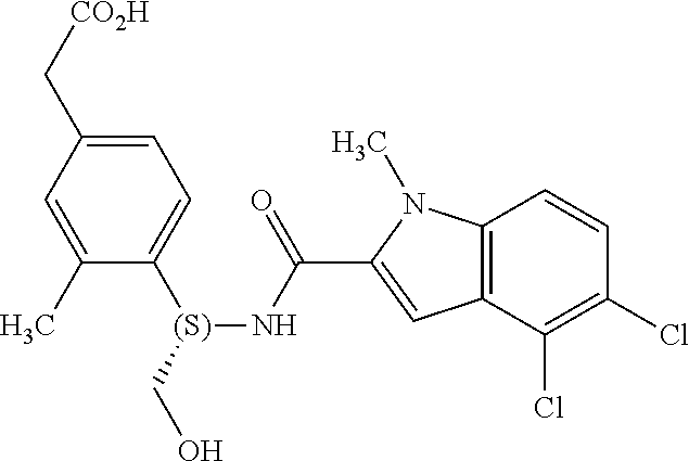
C1=C(C[CO2H])C=C(C)C([(S)](CO)NC(C2=CC3=C(N2C)C=CC(Cl)=C3Cl)=O)=C1
